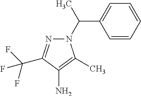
C1=CC=CC=C1C(N1N=C(C(F)(F)F)C(N)=C1C)C
